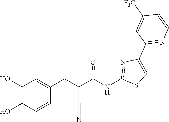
C1(C2=NC=CC([F3C])=C2)=CSC(NC(C(C#N)CC2=CC(O)=C(O)C=C2)=O)=N1
